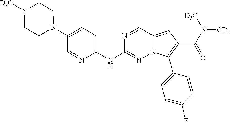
N1(C2=CC=C(NC3=NN4C(=CC(C(=O)N([CD3])[D3C])=C4C4=CC=C(F)C=C4)C=N3)N=C2)CCN([D3C])CC1
